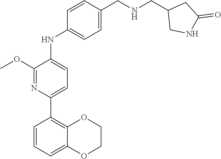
C1COC2=CC=CC(C3=CC=C(NC4=CC=C(CNCC5CNC(=O)C5)C=C4)C(OC)=N3)=C2O1
